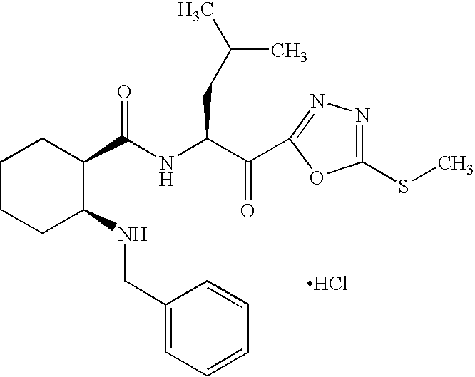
Cl.C1(C(NC(CC(C)C)C(=O)C2=NN=C(SC)O2)=O)CCCCC1NCC1=CC=CC=C1
